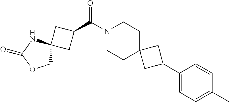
N1(C(C2CC3(C2)COC(=O)N3)=O)CCC2(CC1)CC(C1=CC=C(C)C=C1)C2
